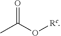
CC(O[Rc])=O
